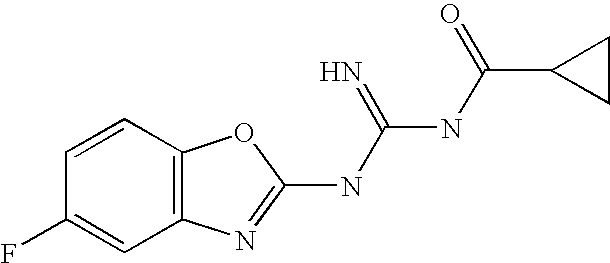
N(C(NC(C1CC1)=O)=N)C1=NC2=C(O1)C=CC(F)=C2
